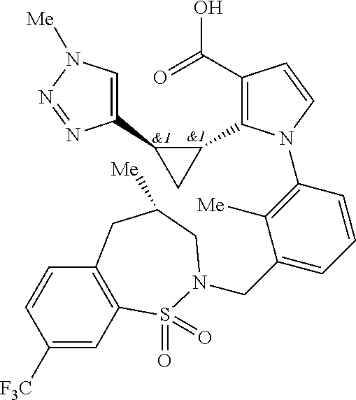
C1(C2CC2C2=C(C(=O)O)C=CN2C2=C([Me])C(CN3S(=O)(=O)C4=C(C=CC([F3C])=C4)CC([Me])C3)=CC=C2)=CN([Me])N=N1
